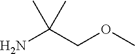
NC(COC)(C)C
